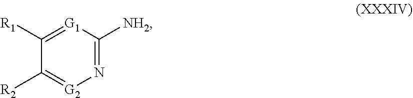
C1([R1])=[G1]C([NH2])=N[G2]=C1[R2]
